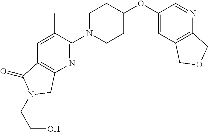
C1(OC2CCN(C3=NC4=C(C=C3C)C(=O)N(CCO)C4)CC2)=CC2=C(N=C1)COC2
